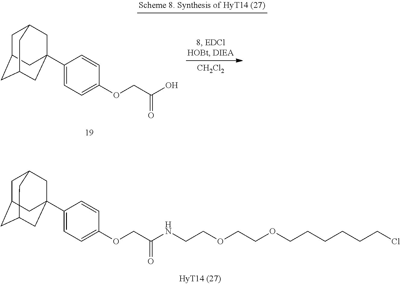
C1C2CC3CC(C4=CC=C(OCC(O)=O)C=C4)(CC1C3)C2.[CH2Cl2].C1C2CC3CC(C4=CC=C(OCC(NCCOCCOCCCCCCCl)=O)C=C4)(CC1C3)C2
